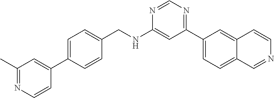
N1=CN=C(C2=CC=C3C(=C2)C=CN=C3)C=C1NCC1=CC=C(C2=CC(C)=NC=C2)C=C1
